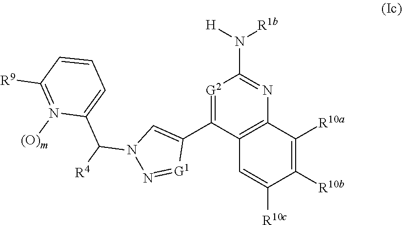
[G2]1=C(C2=CN(C(C3=CC=CC([R9])=N3[(O)m])[R4])N=[G1]2)C2=C(N=C1N([H])[R1b])C([R10a])=C([R10b])C([R10c])=C2
